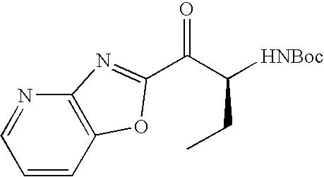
C12=C(N=CC=C1)N=C(C(C([HNBoc])CC)=O)O2
